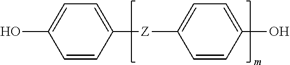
C1=CC([Z]C2=CC=C(O)C=C2)=CC=C1O
